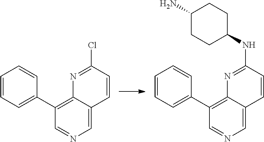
C1(C2=C3C(=CN=C2)C=CC(Cl)=N3)=CC=CC=C1.C1(C2=C3C(=CN=C2)C=CC(NC2CCC(N)CC2)=N3)=CC=CC=C1
